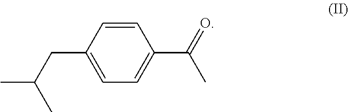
C1(CC(C)C)=CC=C(C(=O)C)C=C1
